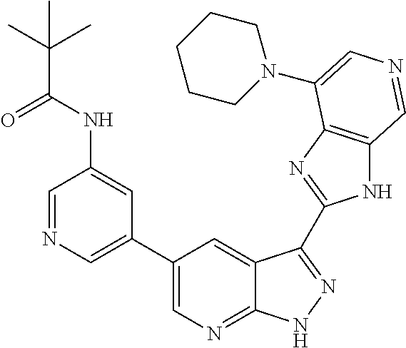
C1(C2=CN=CC(NC(C(C)(C)C)=O)=C2)=CN=C2C(=C1)C(C1=NC3=C(N1)C=NC=C3N1CCCCC1)=NN2
